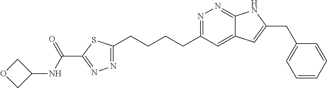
N1=C(CCCCC2=NN=C(C(NC3COC3)=O)S2)C=C2C(=N1)NC(CC1=CC=CC=C1)=C2
